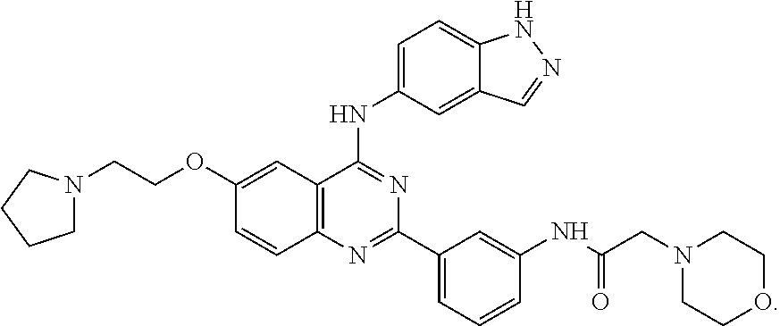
C12=C(N=C(C3=CC=CC(NC(CN4CCOCC4)=O)=C3)N=C1NC1=CC=C3C(=C1)C=NN3)C=CC(OCCN1CCCC1)=C2
